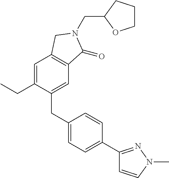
C1(CC2=CC=C(C3=NN(C)C=C3)C=C2)=CC2=C(C=C1CC)CN(CC1OCCC1)C2=O
